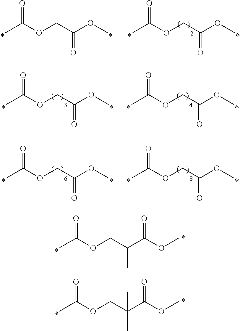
CC(OCC(C(OC)=O)C)=O.CC(OCC(C(OC)=O)(C)C)=O.CC(OCC(OC)=O)=O.CC(OCC(OC)=O)=O.CC(OCC(OC)=O)=O.CC(OCC(OC)=O)=O.CC(OCC(OC)=O)=O.CC(OCC(OC)=O)=O
